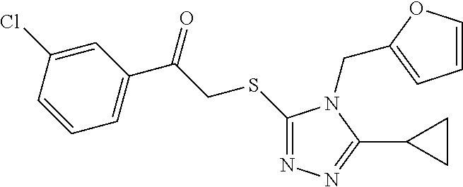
C1=CC(Cl)=CC(C(CSC2=NN=C(C3CC3)N2CC2=CC=CO2)=O)=C1
